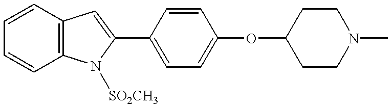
C1=CC2=C(C=C1)N([SO2CH3])C(C1=CC=C(OC3CCN(C)CC3)C=C1)=C2
